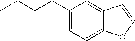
C(C1=CC=C2C(=C1)C=CO2)CCC
